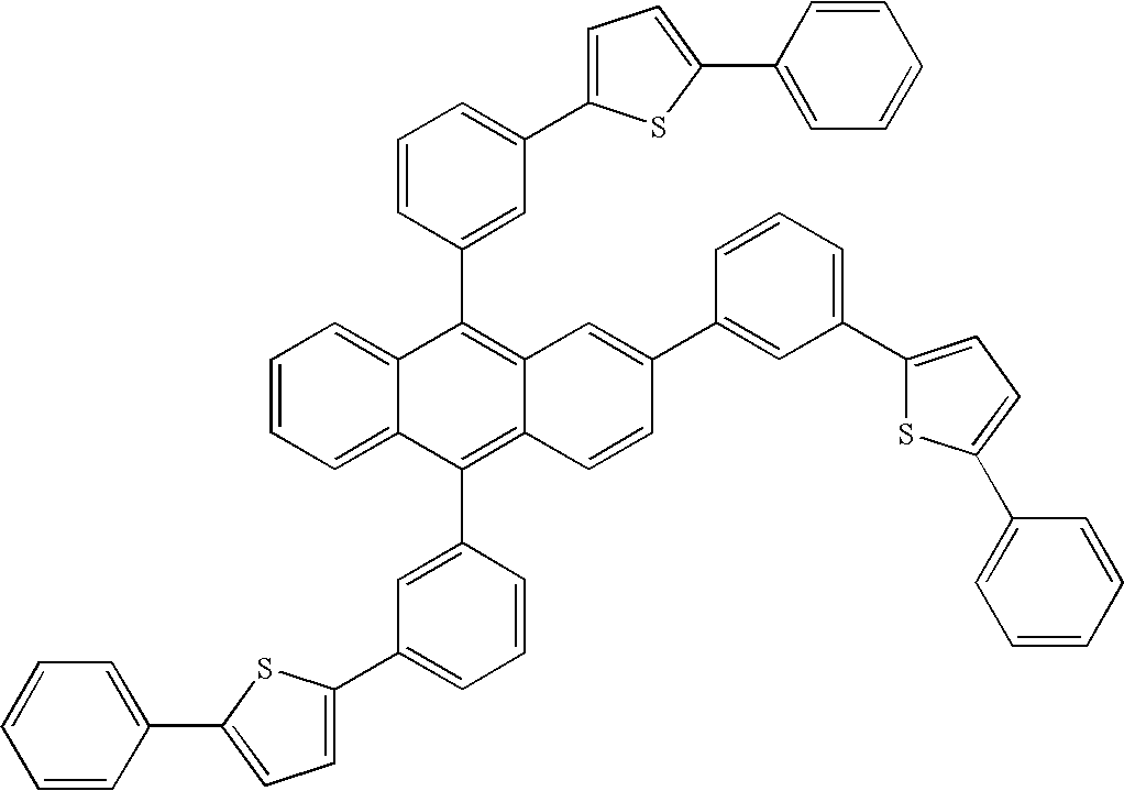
C1=CC=C2C(=C1)C(C1=CC(C3=CC=C(C4=CC=CC=C4)S3)=CC=C1)=C1C(=C2C2=CC(C3=CC=C(C4=CC=CC=C4)S3)=CC=C2)C=CC(C2=CC(C3=CC=C(C4=CC=CC=C4)S3)=CC=C2)=C1
